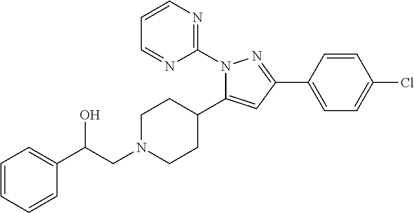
C1=CC=CC(C(CN2CCC(C3=CC(C4=CC=C(Cl)C=C4)=NN3C3=NC=CC=N3)CC2)O)=C1
